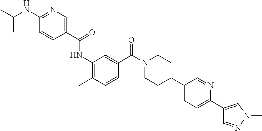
CC1=C(NC(=O)C2=CN=C(NC(C)C)C=C2)C=C(C(N2CCC(C3=CC=C(C4=CN(C)N=C4)N=C3)CC2)=O)C=C1
